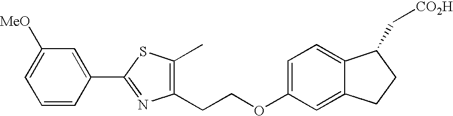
C1=C([MeO])C=C(C2=NC(CCOC3=CC=C4C(=C3)CCC4C[CO2H])=C(C)S2)C=C1
